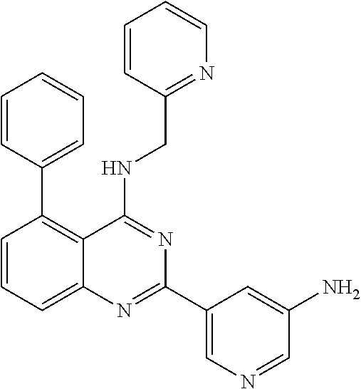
C1=CC=C2C(=C1C1=CC=CC=C1)C(NCC1=NC=CC=C1)=NC(C1=CN=CC(N)=C1)=N2
